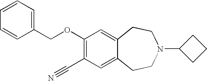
C1(OCC2=CC=CC=C2)=C(C#N)C=C2C(=C1)CCN(C1CCC1)CC2
